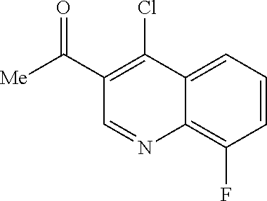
C1=CC=C2C(=C1F)N=CC(C([Me])=O)=C2Cl
